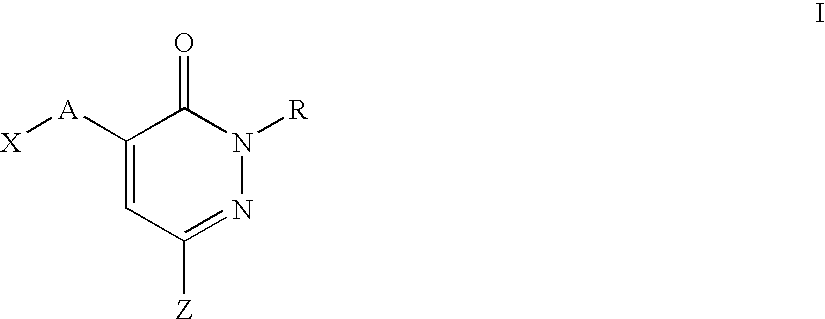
[X][A]C1=CC([Z])=NN([R])C1=O
